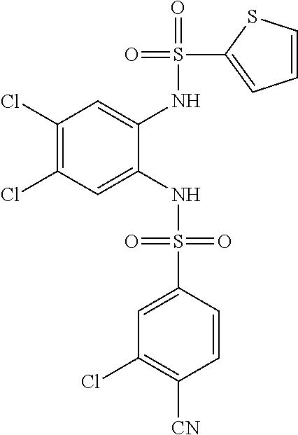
C1(Cl)=C(Cl)C=C(NS(=O)(=O)C2=CC(Cl)=C([CN])C=C2)C(NS(=O)(C2=CC=CS2)=O)=C1
